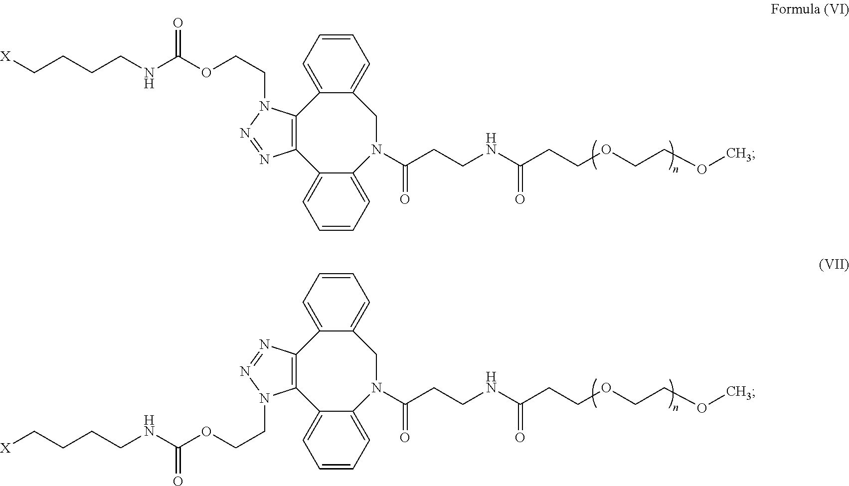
C12=C(C3=CC=CC=C3N(C(CCNC(CCOCCOC)=O)=O)CC3=CC=CC=C13)N=NN2CCOC(NCCCC[X])=O.C(COC(NCCCC[X])=O)N1C2=C(C3=CC=CC=C3CN(C(CCNC(CCOCCOC)=O)=O)C3=CC=CC=C23)N=N1
